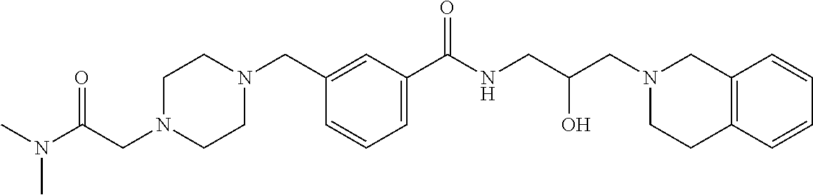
C1=C(C(NCC(CN2CC3=C(CC2)C=CC=C3)O)=O)C=C(CN2CCN(CC(=O)N(C)C)CC2)C=C1
